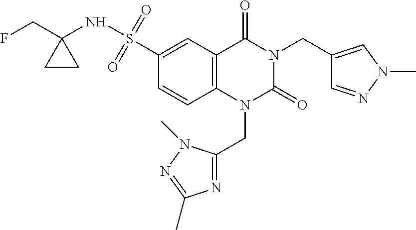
N1=C(CN2C(=O)N(CC3=CN(C)N=C3)C(=O)C3=C2C=CC(S(NC2(CF)CC2)(=O)=O)=C3)N(C)N=C1C
